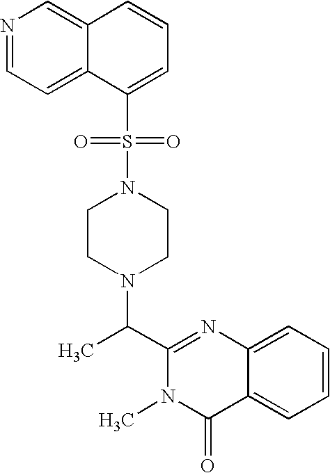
C1(C(N2CCN(S(C3=CC=CC4=CN=CC=C34)(=O)=O)CC2)C)=NC2=CC=CC=C2C(=O)N1C
